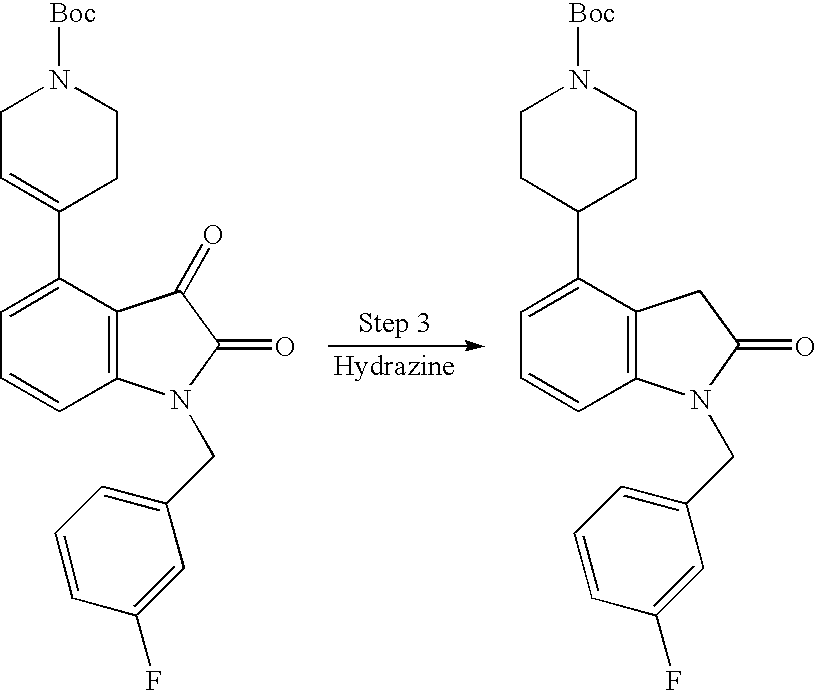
C1=C(C2=CCN([Boc])CC2)C2=C(C=C1)N(CC1=CC=CC(F)=C1)C(=O)C2=O.C1=C(C2CCN([Boc])CC2)C2=C(C=C1)N(CC1=CC=CC(F)=C1)C(=O)C2
